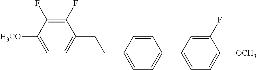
C1(F)=C(F)C([H3CO])=CC=C1CCC1=CC=C(C2=CC=C([OCH3])C(F)=C2)C=C1
